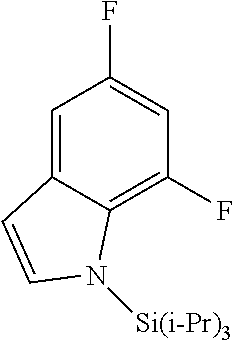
C1=C(F)C=C2C(=C1F)N([Si(i-Pr)3])C=C2
